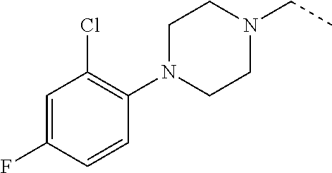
C1(N2CCN(CC)CC2)=C(Cl)C=C(F)C=C1
